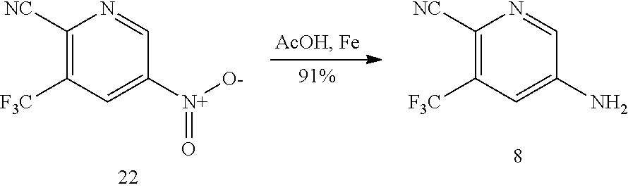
C1([NC])=C([F3C])C=C([N+]([O-])=O)C=N1.C1([NC])=C([F3C])C=C(N)C=N1
